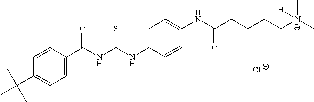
[Cl-].C1=C(C(NC(NC2=CC=C(NC(CCCC[N+](C)(C)[H])=O)C=C2)=S)=O)C=CC(C(C)(C)C)=C1
